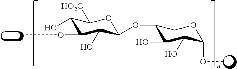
C1(O)C(OC)C(O)C(OC2C(O)C(O)C(OC)OC2)OC1[HO2C]
